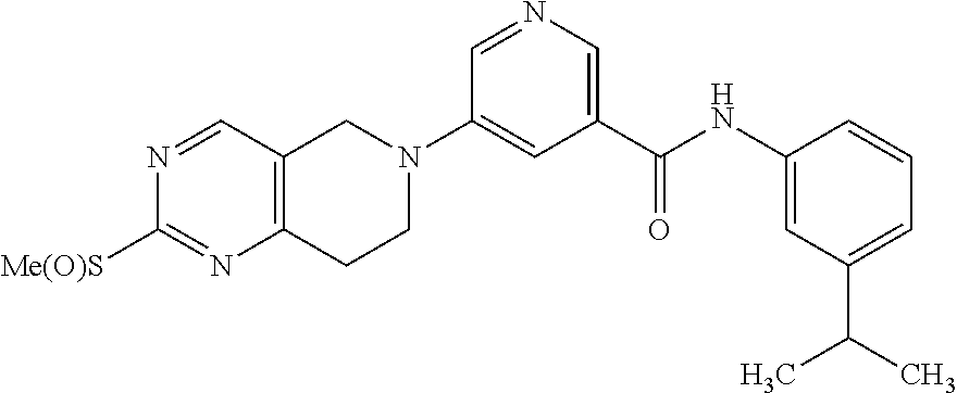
C1=NC=C(C(NC2=CC(C(C)C)=CC=C2)=O)C=C1N1CC2=C(CC1)N=C([Me(O)S])N=C2
